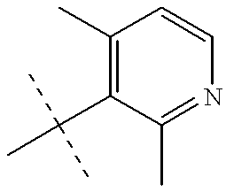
C1(C)=C(C(C)(C)C)C(C)=NC=C1
